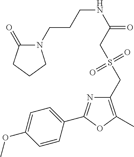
C1=C(OC)C=CC(C2=NC(CS(CC(NCCCN3C(=O)CCC3)=O)(=O)=O)=C(C)O2)=C1
